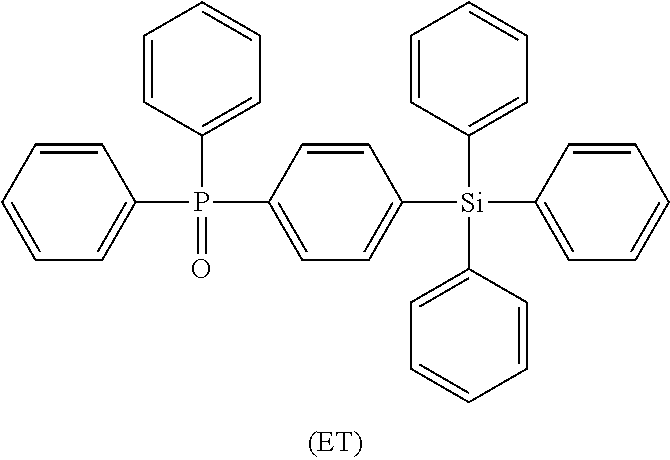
C1=CC=CC=C1P(C1=CC=CC=C1)(C1=CC=C([Si](C2=CC=CC=C2)(C2=CC=CC=C2)C2=CC=CC=C2)C=C1)=O
